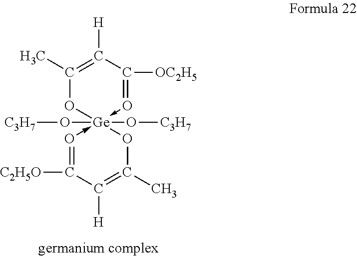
C1(C)=C([H])C([OC2H5])=O->[Ge]2(O[C3H7])(O[C3H7])(-O=C([C2H5O])C([H])=C(C)O2)O1
